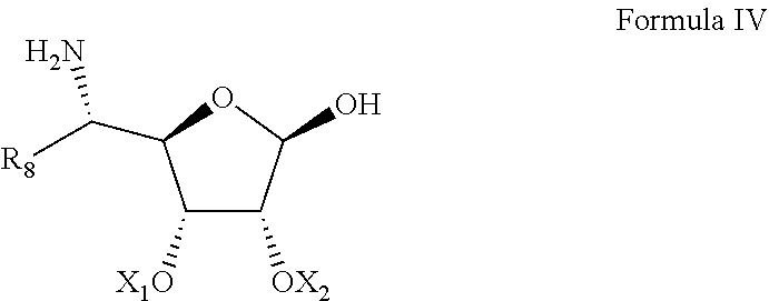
NC([R8])C1C([X1O])C([OX2])C(O)O1
